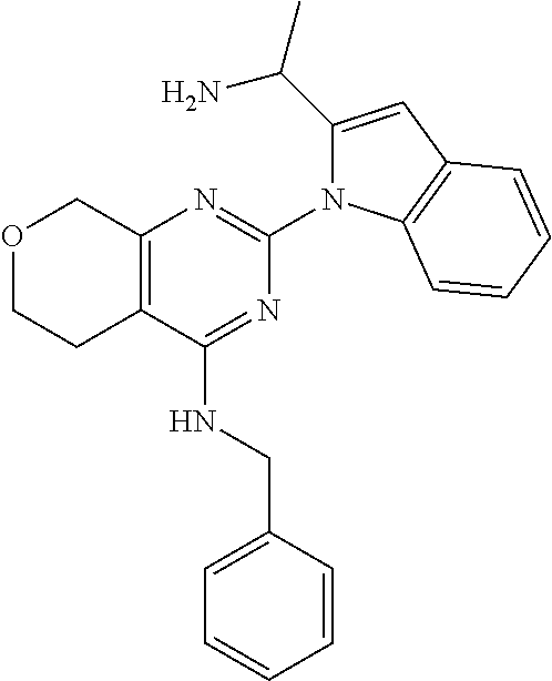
C12=C(C(NCC3=CC=CC=C3)=NC(N3C(C(C)N)=CC4=C3C=CC=C4)=N1)CCOC2
